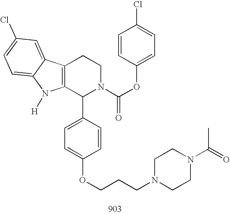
C12=C(C(C3=CC=C(OCCCN4CCN(C(=O)C)CC4)C=C3)N(C(OC3=CC=C(Cl)C=C3)=O)CC1)N([H])C1=CC=C(Cl)C=C21
